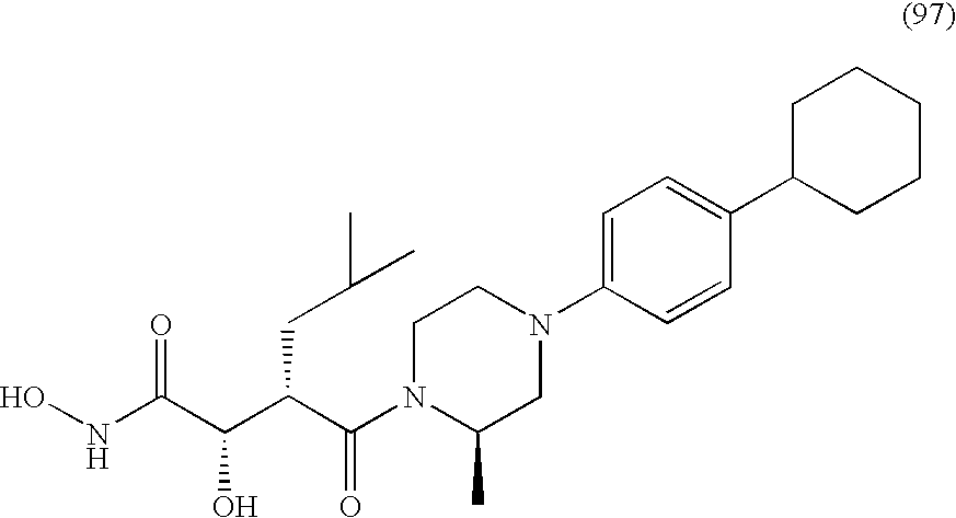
ONC(C(C(C(N1C(C)CN(C2=CC=C(C3CCCCC3)C=C2)CC1)=O)CC(C)C)O)=O
